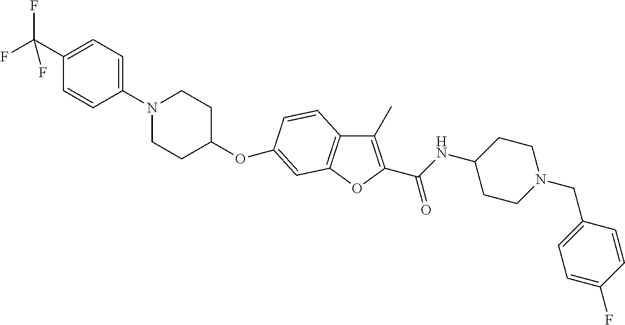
N1(C2=CC=C(C(F)(F)F)C=C2)CCC(OC2=CC3=C(C(C)=C(C(NC4CCN(CC5=CC=C(F)C=C5)CC4)=O)O3)C=C2)CC1
